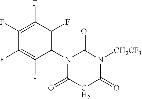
N1(C2=C(F)C(F)=C(F)C(F)=C2F)C(=O)CC(=O)N([CH2CF3])C1=O
